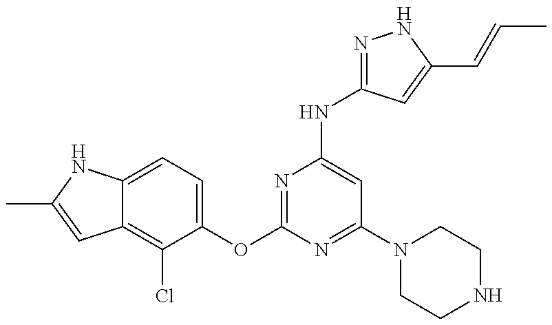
C12=C(Cl)C(OC3=NC(NC4=NNC(C=CC)=C4)=CC(N4CCNCC4)=N3)=CC=C1NC(C)=C2
